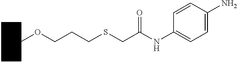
C1CCCC(OCCCSCC(NC2=CC=C(N)C=C2)=O)C1
